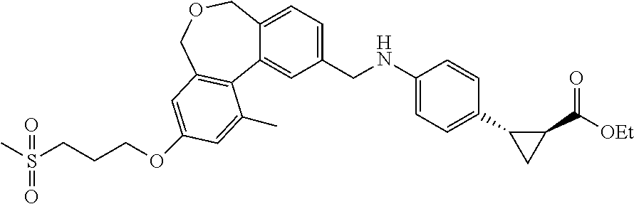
C1(CNC2=CC=C(C3CC3C([OEt])=O)C=C2)=CC=C2C(=C1)C1=C(COC2)C=C(OCCCS(C)(=O)=O)C=C1C
